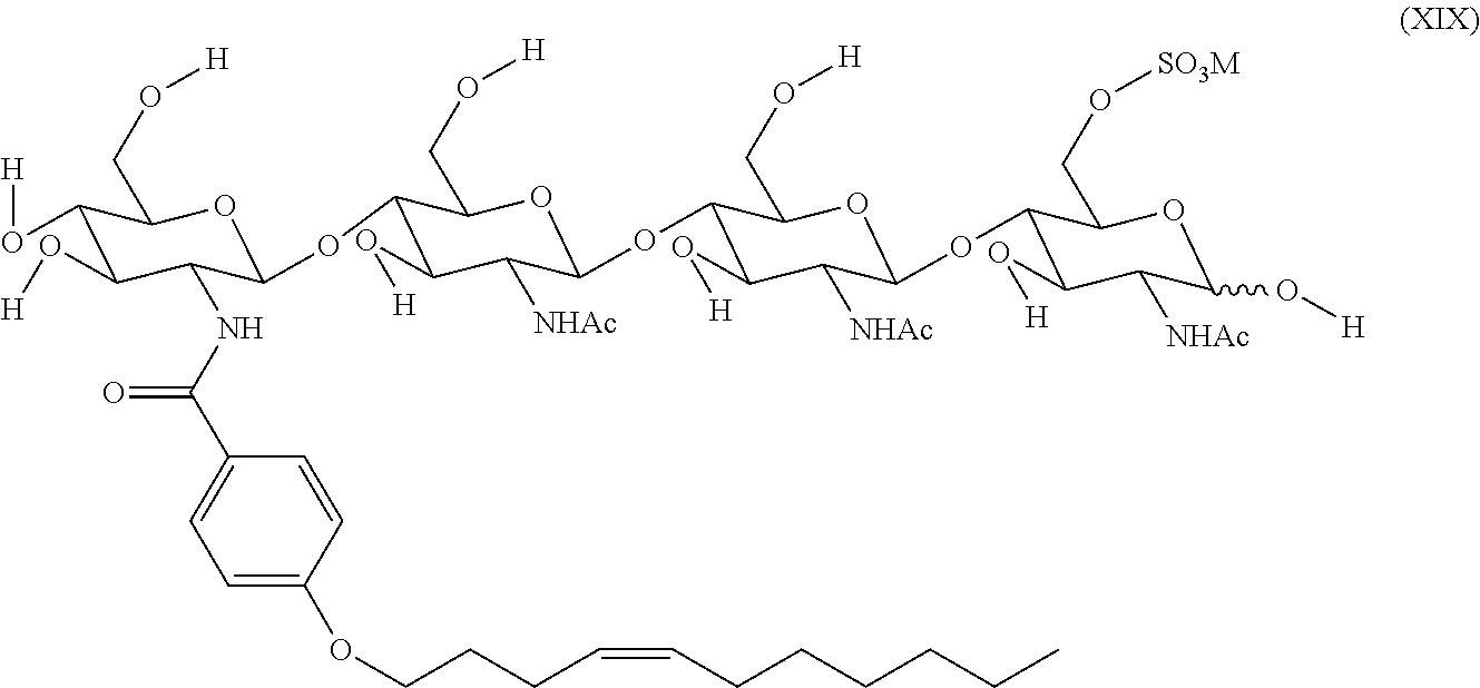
C1(O[H])C(O[H])C(NC(C2=CC=C(OCCCC=CCCCCCC)C=C2)=O)C(OC2C(O[H])C([NHAc])C(OC3C(O[H])C([NHAc])C(OC4C(O[H])C([NHAc])C(O[H])OC4CO[SO3M])OC3CO[H])OC2CO[H])OC1CO[H]
